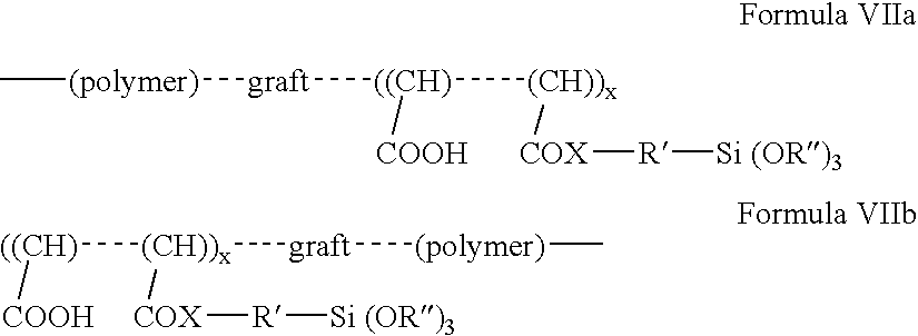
[(polymer)](C)[graft][((CH)]([(CH))x][COX][R][Si (OR)3])[COOH].[(CH))x]([((CH)][COOH])([graft][(polymer)]C)[COX][R][Si (OR)3]
